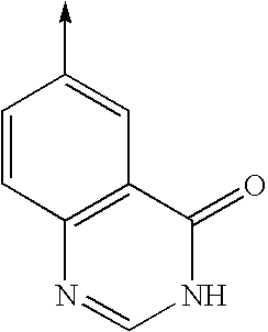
C1=CC2=C(C=C1->C)C(=O)NC=N2
